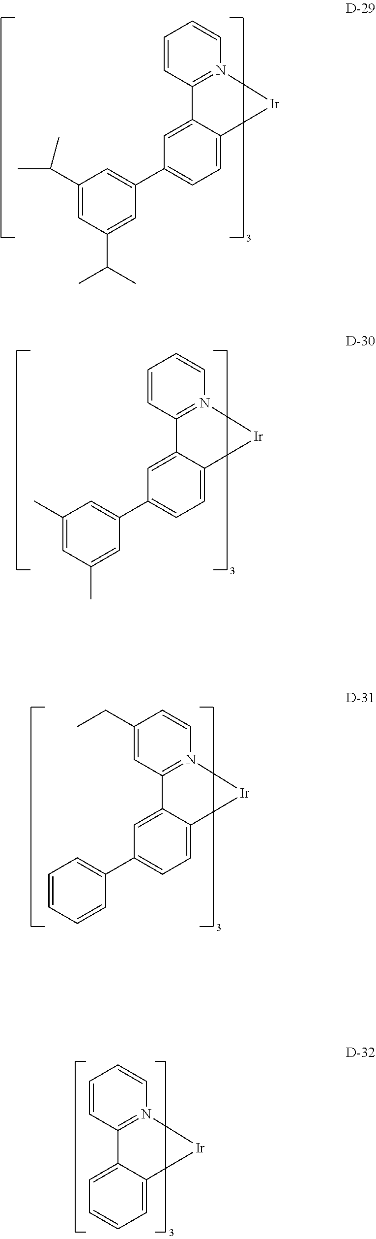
C1=CC=CC2=N1[Ir]C1=CC=C(C3=CC(C(C)C)=CC(C(C)C)=C3)C=C21.C1=CC=CC2=N1[Ir]C1=CC=C(C3=CC(C)=CC(C)=C3)C=C21.C1=CC(CC)=CC2=N1[Ir]C1=CC=C(C3=CC=CC=C3)C=C21.C1=CC=CC2=N1[Ir]C1=CC=CC=C21
